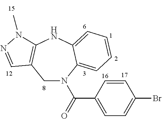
C1C2=C(NC3=CC=CC=C3N1C(C1=CC=C(Br)C=C1)=O)N(C)N=C2
